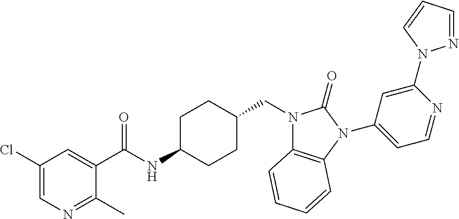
C1(Cl)=CN=C(C)C(C(NC2CCC(CN3C4=C(N(C5=CC=NC(N6N=CC=C6)=C5)C3=O)C=CC=C4)CC2)=O)=C1
